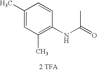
[2 TFA].N(C(=O)C)C1=C(C)C=C(C)C=C1
